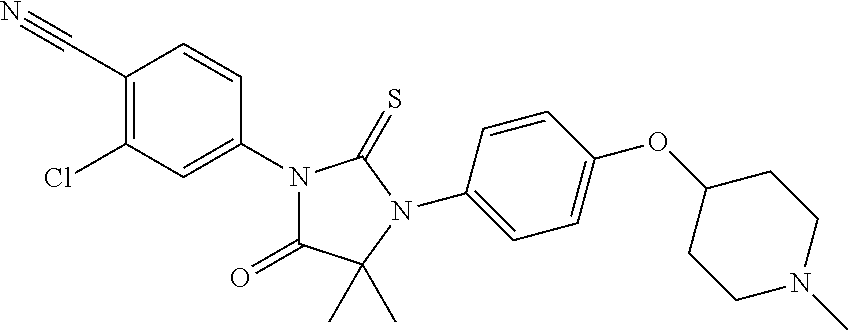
C1(C#N)=C(Cl)C=C(N2C(=O)C(C)(C)N(C3=CC=C(OC4CCN(C)CC4)C=C3)C2=S)C=C1
